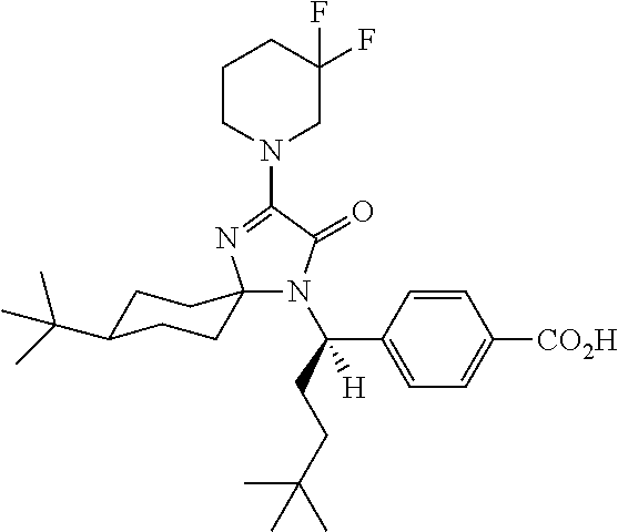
N1(C2=NC3(N(C(CCC(C)(C)C)(C4=CC=C([CO2H])C=C4)[H])C2=O)CCC(C(C)(C)C)CC3)CC(F)(F)CCC1
